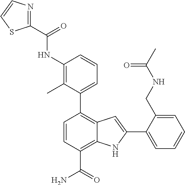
C1(C2=CC=CC(NC(C3=NC=CS3)=O)=C2C)=C2C(=C(C(N)=O)C=C1)NC(C1=CC=CC=C1CNC(C)=O)=C2
